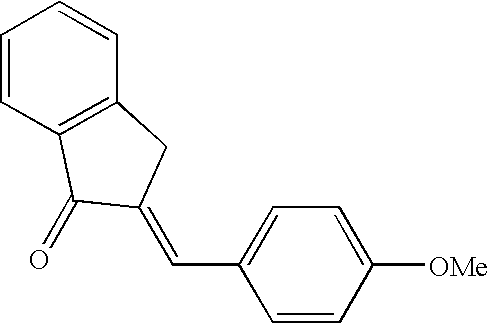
C1=CC2=C(C=C1)CC(=CC1=CC=C([OMe])C=C1)C2=O
